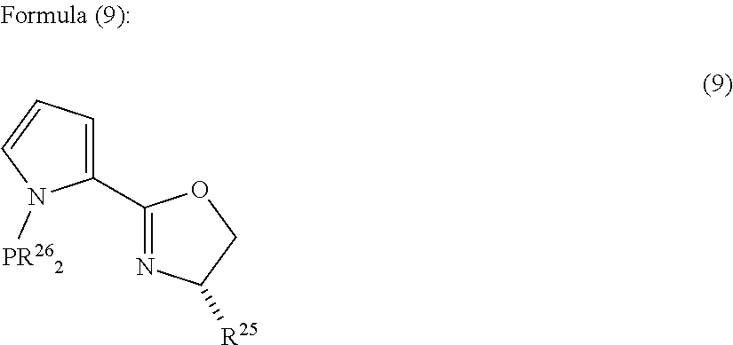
C1(C2=NC([R25])CO2)=CC=CN1[PR262]
